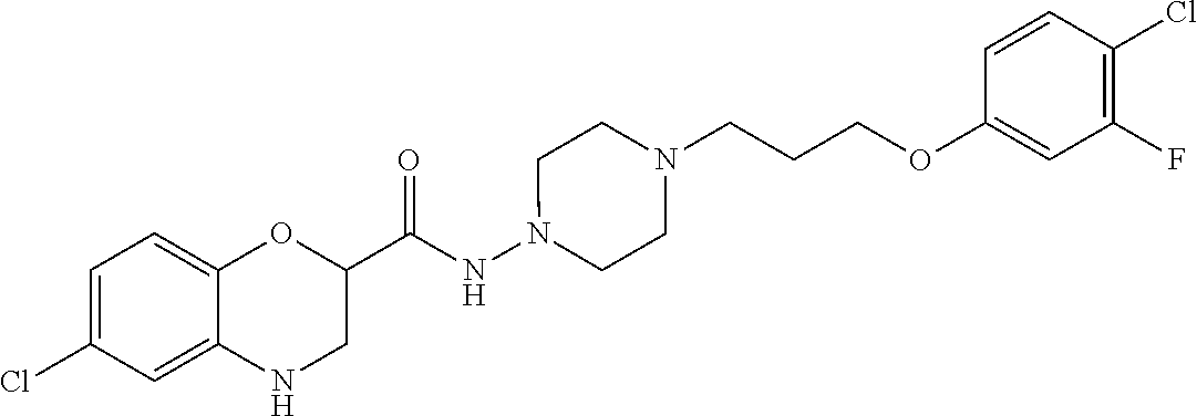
C12=CC=C(Cl)C=C1NCC(C(NN1CCN(CCCOC3=CC(F)=C(Cl)C=C3)CC1)=O)O2
